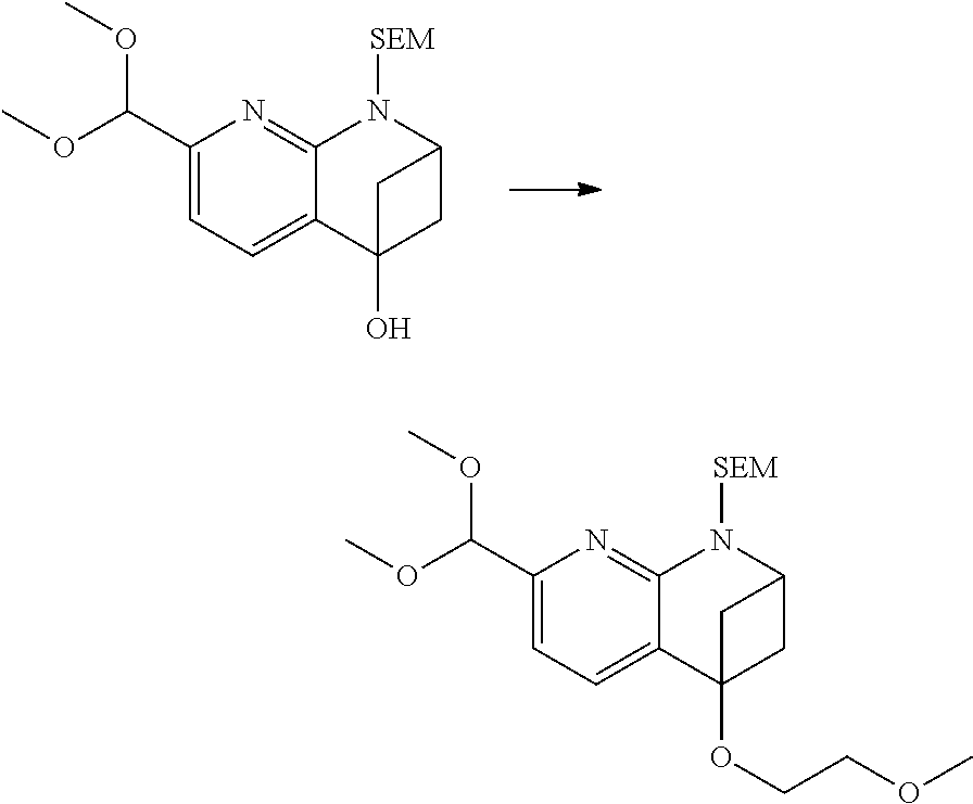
O(C)C(C1=CC=C2C(=N1)N([SEM])C1CC2(O)C1)OC.O(C)C(C1=CC=C2C(=N1)N([SEM])C1CC2(OCCOC)C1)OC
